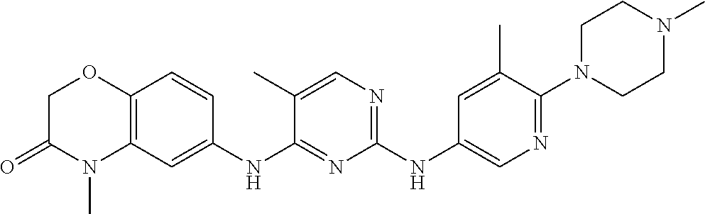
C1(NC2=CN=C(N3CCN(C)CC3)C(C)=C2)=NC=C(C)C(NC2=CC3=C(C=C2)OCC(=O)N3C)=N1
